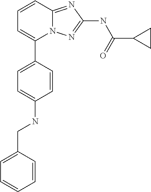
C1=CC2=NC(NC(C3CC3)=O)=NN2C(C2=CC=C(NCC3=CC=CC=C3)C=C2)=C1
